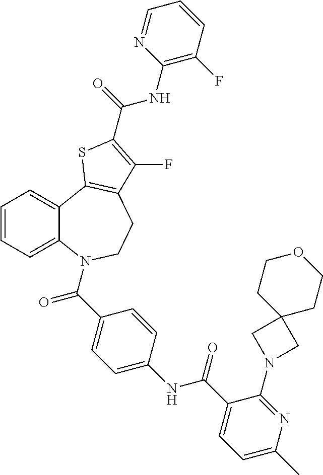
C1=CC=C2C(=C1)C1=C(CCN2C(=O)C2=CC=C(NC(=O)C3=CC=C(C)N=C3N3CC4(C3)CCOCC4)C=C2)C(F)=C(C(NC2=C(F)C=CC=N2)=O)S1
